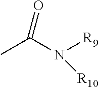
C(C)(N([R10])[R9])=O
